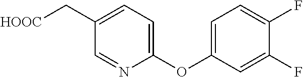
C1(C[HOOC])=CC=C(OC2=CC=C(F)C(F)=C2)N=C1
